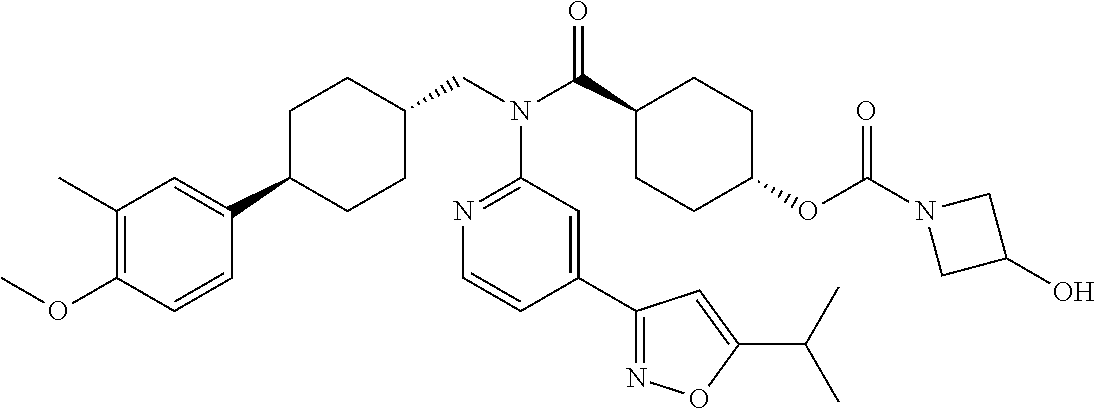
C1(C)=C(OC)C=CC(C2CCC(CN(C3=NC=CC(C4=NOC(C(C)C)=C4)=C3)C(=O)C3CCC(OC(=O)N4CC(O)C4)CC3)CC2)=C1
